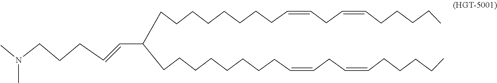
C(C=CCCCN(C)C)(CCCCCCCCC=CCC=CCCCCC)CCCCCCCCC=CCC=CCCCCC
